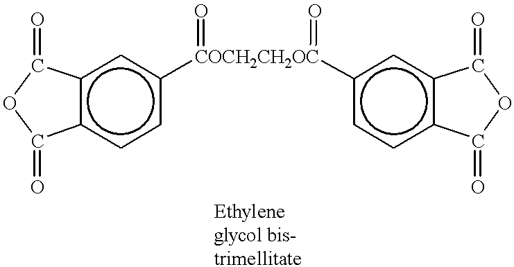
c12c(ccc([COCH2CH2OC](=O)(=O)c3ccc4c(c3)C(=O)OC4=O)c1)C(=O)OC2=O
